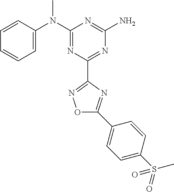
C1=CC(N(C2=NC(C3=NOC(C4=CC=C(S(=O)(C)=O)C=C4)=N3)=NC(N)=N2)C)=CC=C1
